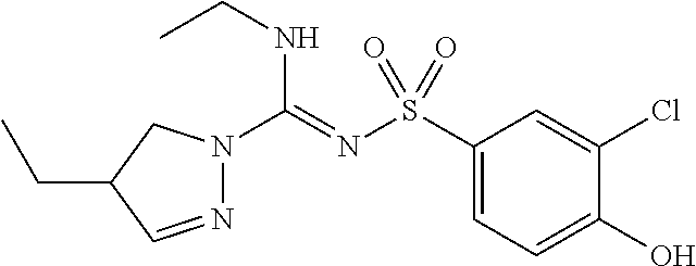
N1=CC(CC)CN1C(=NS(C1=CC=C(O)C(Cl)=C1)(=O)=O)NCC
